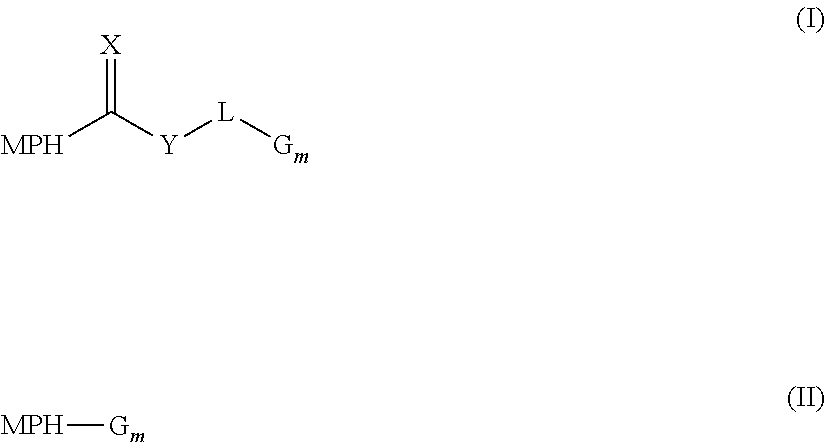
[MPH]C([Y][L][Gm])=[X].[MPH][Gm]
